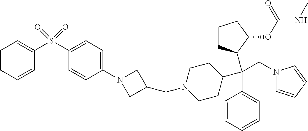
C1=CC=CC(S(C2=CC=C(N3CC(CN4CCC(C(C5=CC=CC=C5)(CN5C=CC=C5)C5CCCC5OC(NC)=O)CC4)C3)C=C2)(=O)=O)=C1
